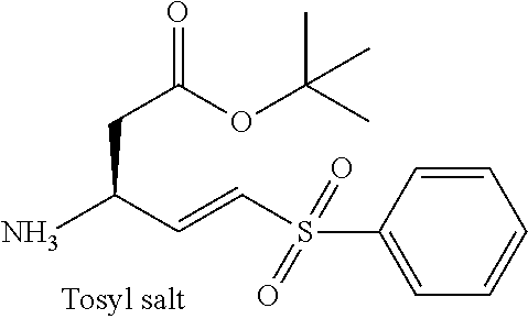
NC(C=CS(C1=CC=CC=C1)(=O)=O)CC(=O)OC(C)(C)C
